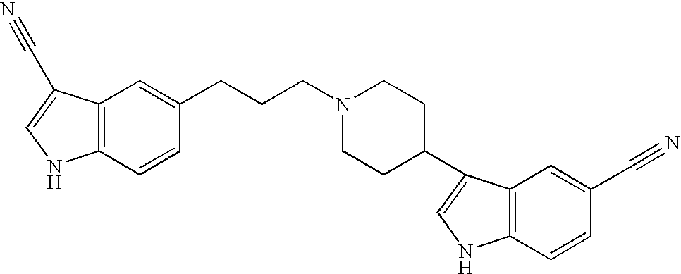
C12=C(C=CC(CCCN3CCC(C4=CNC5=C4C=C(C#N)C=C5)CC3)=C1)NC=C2C#N
